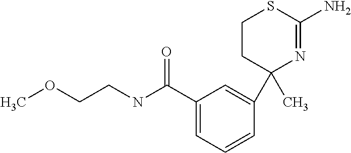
C1CC(C)(C2=CC(C(NCCOC)=O)=CC=C2)N=C(N)S1
